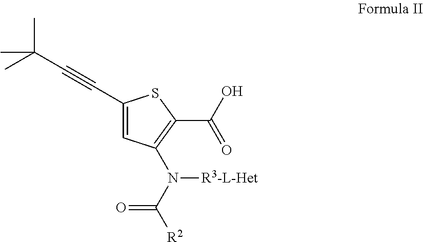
C1(C#CC(C)(C)C)=CC(N([R3-L-Het])C(=O)[R2])=C(C(=O)O)S1
